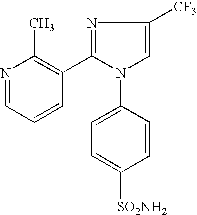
N1=CC=CC(C2=NC([CF3])=CN2C2=CC=C([SO2NH2])C=C2)=C1C
